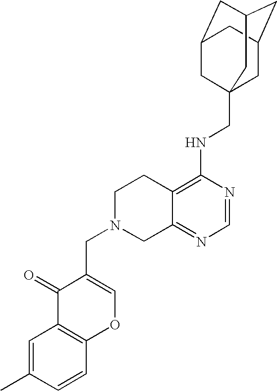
C12=C(NCC34CC5CC(CC(C3)C5)C4)N=CN=C1CN(CC1=COC3=C(C1=O)C=C(C)C=C3)CC2
